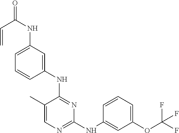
N(C1=NC(NC2=CC(OC(F)(F)F)=CC=C2)=NC=C1C)C1=CC(NC(=O)C=C)=CC=C1
